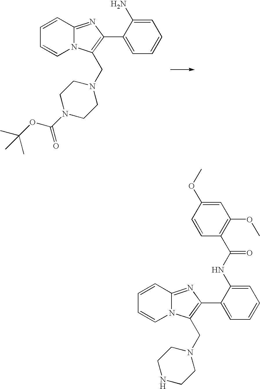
C1=CC2=NC(C3=CC=CC=C3N)=C(CN3CCN(C(OC(C)(C)C)=O)CC3)N2C=C1.C1=CC2=NC(C3=CC=CC=C3NC(C3=C(OC)C=C(OC)C=C3)=O)=C(CN3CCNCC3)N2C=C1
